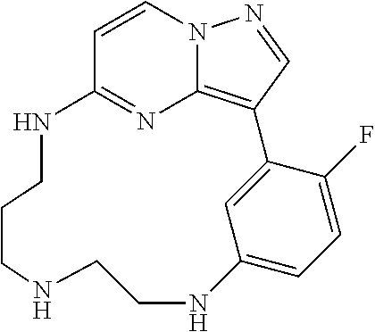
C1=CN2C3=C(C=N2)C2=CC(=CC=C2F)NCCNCCCNC1=N3
